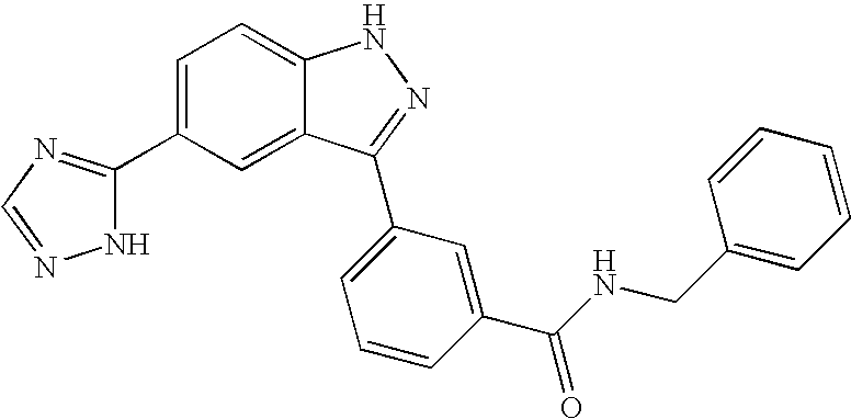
C1=C(C2=NC=NN2)C=C2C(=C1)NN=C2C1=CC=CC(C(NCC2=CC=CC=C2)=O)=C1
